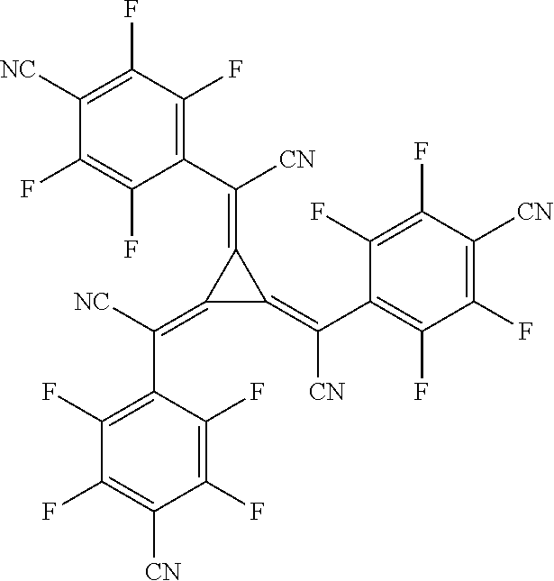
C1(=C(C2=C(F)C(F)=C([CN])C(F)=C2F)[NC])C(=C([CN])C2=C(F)C(F)=C([CN])C(F)=C2F)C1=C([CN])C1=C(F)C(F)=C([NC])C(F)=C1F
